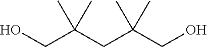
C(C(CO)(C)C)C(C)(C)CO
